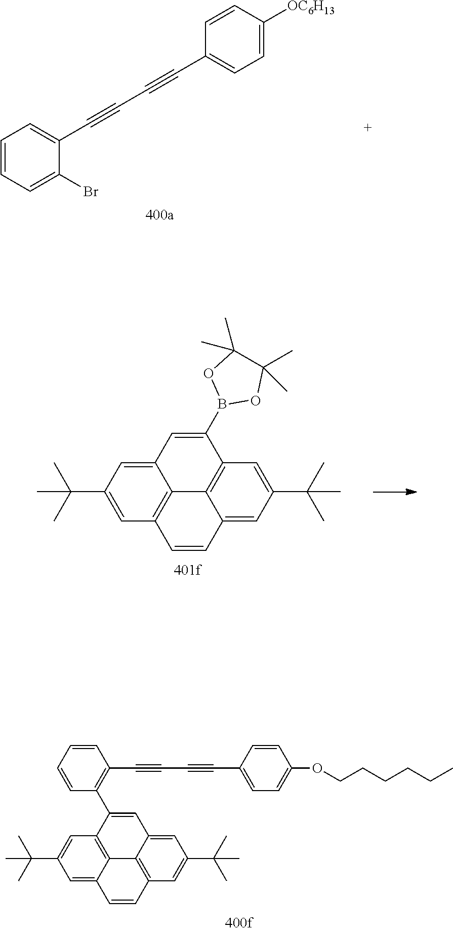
C1=CC=C(Br)C(C#CC#CC2=CC=C([OC6H13])C=C2)=C1.C12=CC(C(C)(C)C)=CC3=C1C1=C(C(B4OC(C)(C)C(C)(C)O4)=C2)C=C(C(C)(C)C)C=C1C=C3.C12=C3C(=CC(C(C)(C)C)=C1)C=CC1=C3C(=CC(C(C)(C)C)=C1)C=C2C1=C(C#CC#CC2=CC=C(OCCCCCC)C=C2)C=CC=C1
